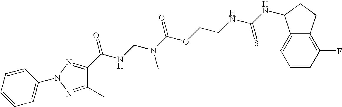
C(NC(=O)C1=NN(C2=CC=CC=C2)N=C1C)N(C)C(OCCNC(NC1C2=CC=CC(F)=C2CC1)=S)=O
